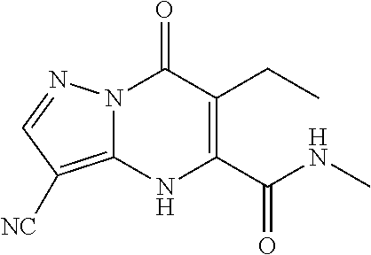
C1(CC)=C(C(NC)=O)NC2=C([NC])C=NN2C1=O
